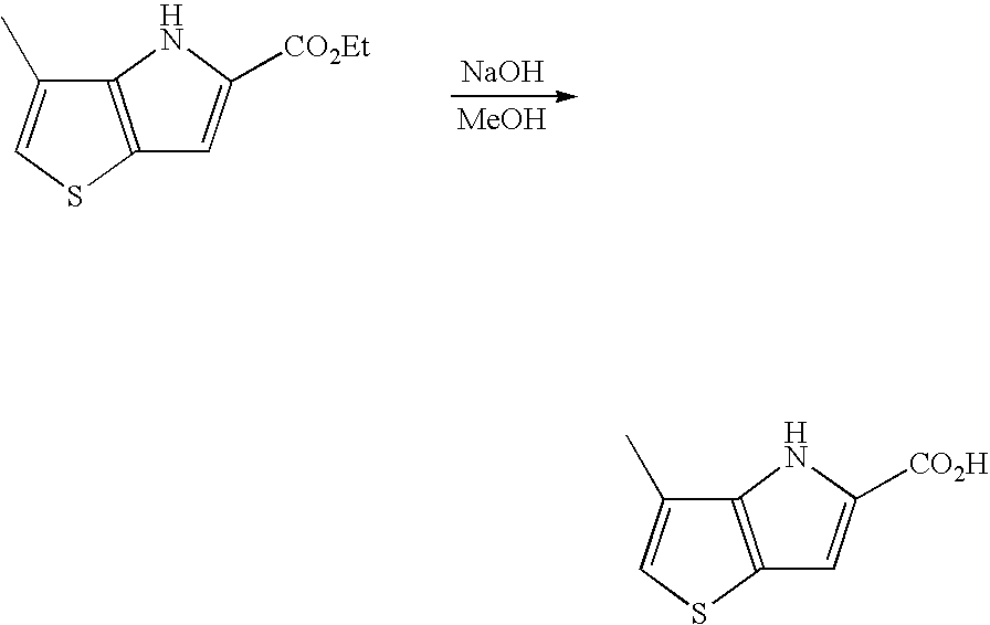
C12=C(NC([CO2Et])=C1)C(C)=CS2.[NaOH].[MeOH].C12=C(NC([CO2H])=C1)C(C)=CS2
